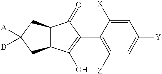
C12C(C(O)=C(C3=C([Z])C=C([Y])C=C3[X])C1=O)CC([A])(B)C2
